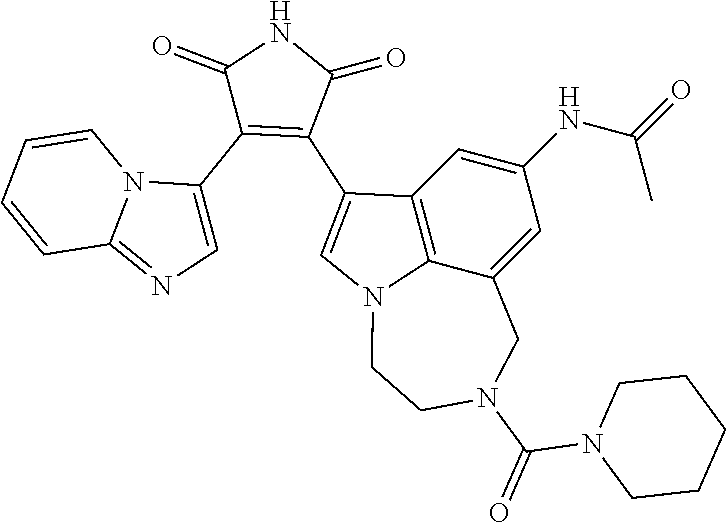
C1(C2=CN=C3N2C=CC=C3)=C(C2=CN3C4=C2C=C(NC(C)=O)C=C4CN(C(=O)N2CCCCC2)CC3)C(=O)NC1=O
